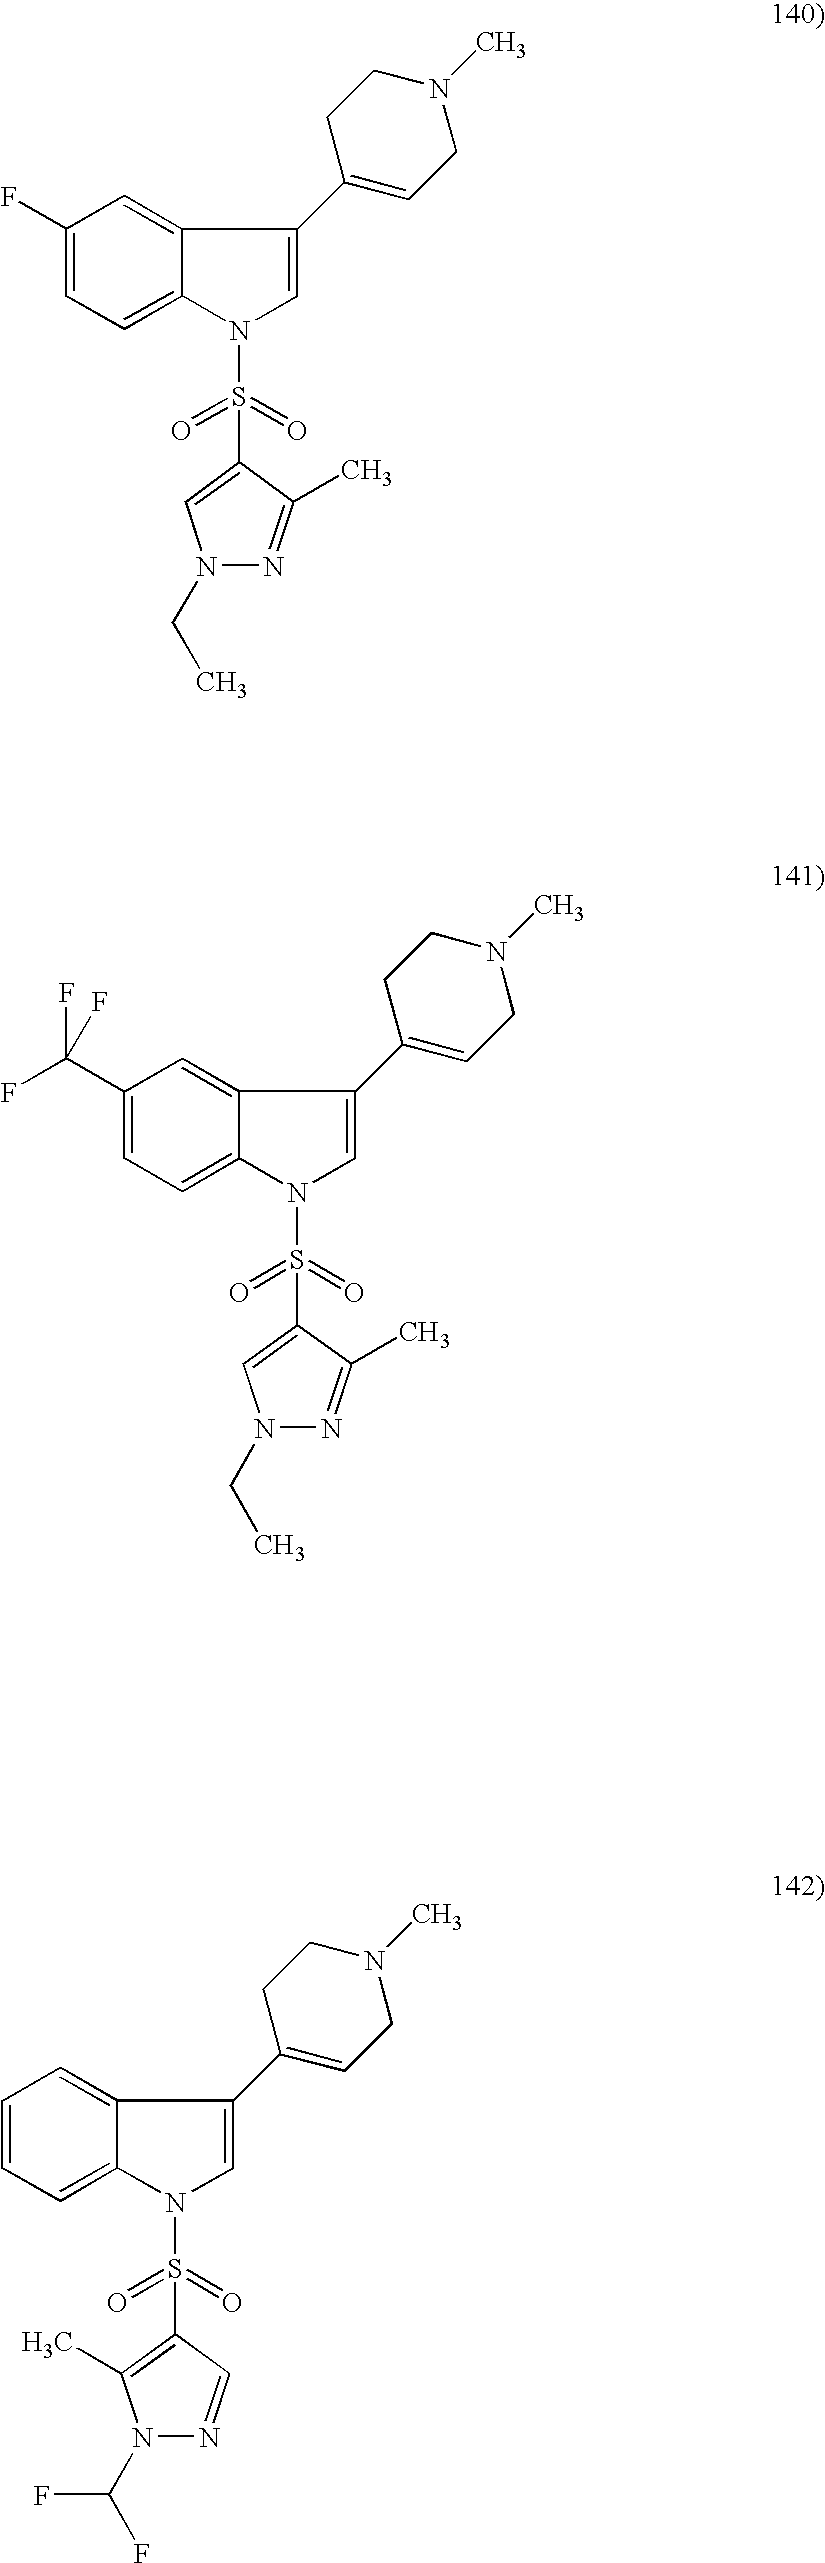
C1(F)=CC=C2C(=C1)C(C1=CCN(C)CC1)=CN2S(=O)(=O)C1=CN(CC)N=C1C.C1(C(F)(F)F)=CC=C2C(=C1)C(C1=CCN(C)CC1)=CN2S(=O)(=O)C1=CN(CC)N=C1C.C1=CC=C2C(=C1)C(C1=CCN(C)CC1)=CN2S(=O)(=O)C1=C(C)N(C(F)F)N=C1
